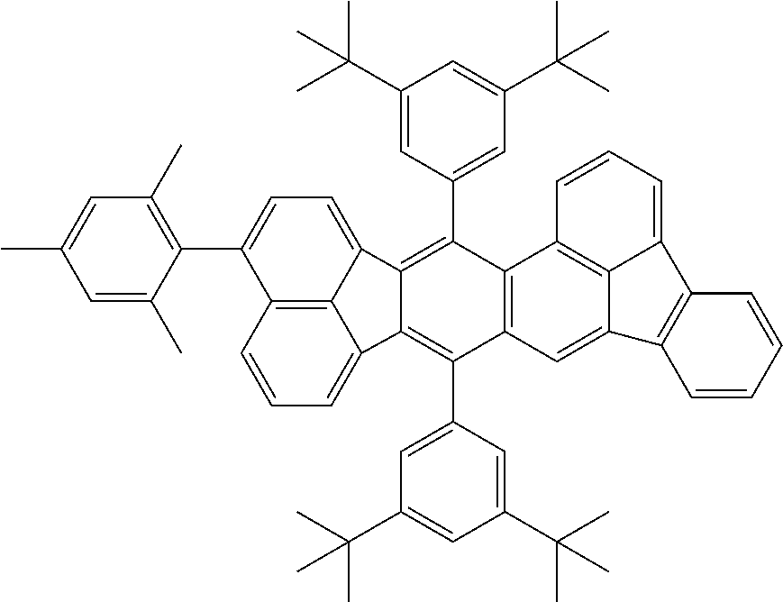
C1=CC=C2C3=C1C(C1=C(C)C=C(C)C=C1C)=CC=C3C1=C(C3=CC(C(C)(C)C)=CC(C(C)(C)C)=C3)C3=C(C(C4=CC(C(C)(C)C)=CC(C(C)(C)C)=C4)=C21)C=C1C2=C3C=CC=C2C2=C1C=CC=C2
